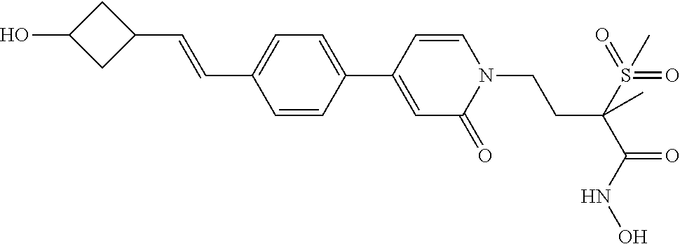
C1=CC(C2=CC(=O)N(CCC(C(=O)NO)(S(=O)(=O)C)C)C=C2)=CC=C1C=CC1CC(O)C1
